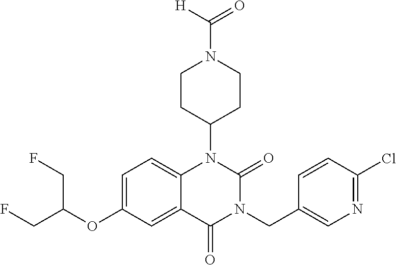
C1=C(OC(CF)CF)C=C2C(=C1)N(C1CCN(C(=O)[H])CC1)C(=O)N(CC1=CN=C(Cl)C=C1)C2=O
